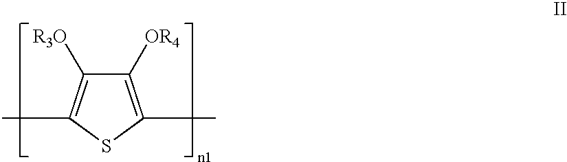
C1([OR4])=C(C)SC(C)=C1[R3O]
